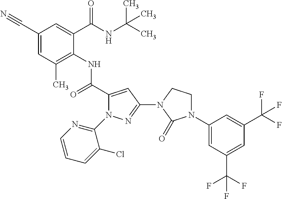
C1(C#N)=CC(C)=C(NC(C2=CC(N3CCN(C4=CC(C(F)(F)F)=CC(C(F)(F)F)=C4)C3=O)=NN2C2=NC=CC=C2Cl)=O)C(C(NC(C)(C)C)=O)=C1
